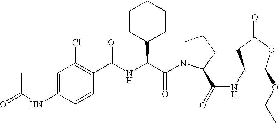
C1=CC(NC(=O)C)=CC(Cl)=C1C(NC(C(N1CCCC1C(=O)NC1C(OCC)OC(=O)C1)=O)C1CCCCC1)=O
